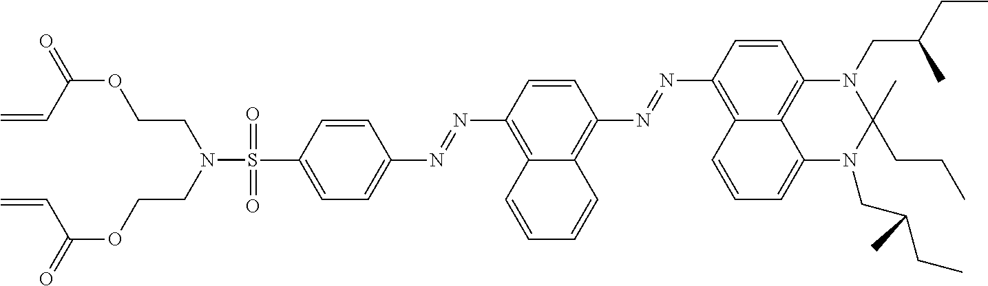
S(C1=CC=C(N=NC2=C3C(=C(N=NC4=C5C6=C(C=C4)N(CC(CC)C)C(C)(CCC)N(CC(CC)C)C6=CC=C5)C=C2)C=CC=C3)C=C1)(=O)(N(CCOC(=O)C=C)CCOC(=O)C=C)=O
